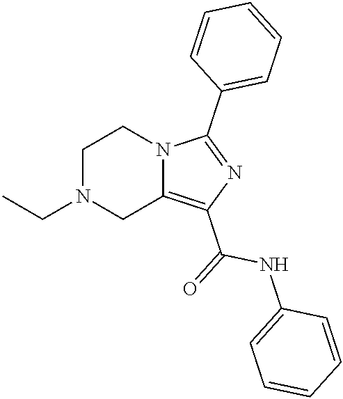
C1N(CC)CC2=C(C(=O)NC3=CC=CC=C3)N=C(C3=CC=CC=C3)N2C1
